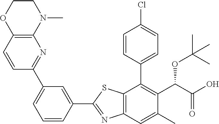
C1=CC(C2=C(C(OC(C)(C)C)C(=O)O)C(C)=CC3=C2SC(C2=CC(C4=NC5=C(C=C4)OCCN5C)=CC=C2)=N3)=CC=C1Cl
